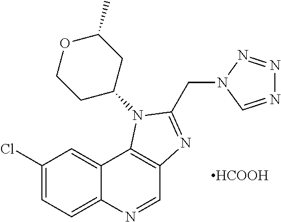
C1(Cl)=CC=C2C(=C1)C1=C(C=N2)N=C(CN2C=NN=N2)N1C1CC(C)OCC1.[HCOOH]
